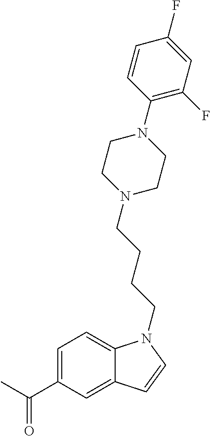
C1=C(C(C)=O)C=C2C(=C1)N(CCCCN1CCN(C3=C(F)C=C(F)C=C3)CC1)C=C2
